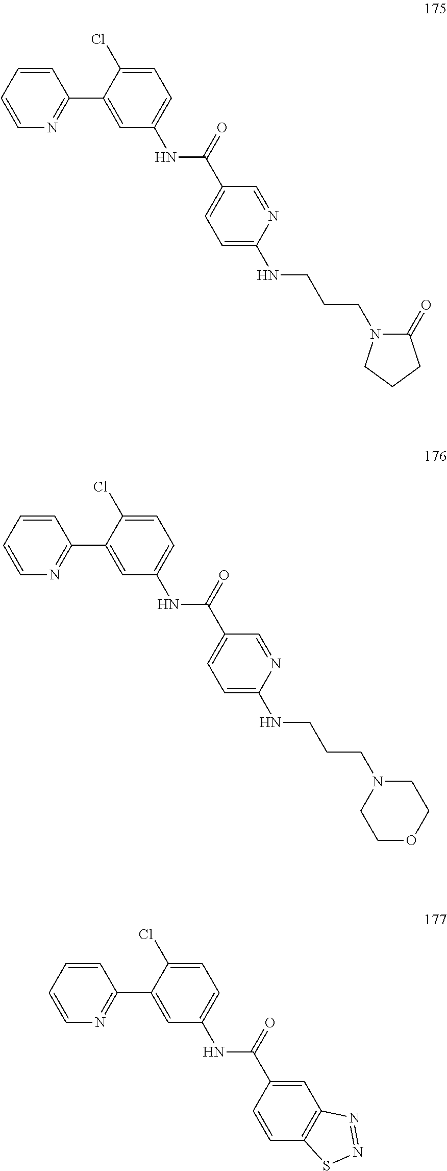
C1=CC=CN=C1C1=CC(NC(C2=CC=C(NCCCN3CCOCC3)N=C2)=O)=CC=C1Cl.C1=CC=CN=C1C1=CC(NC(C2=CC=C(NCCCN3C(=O)CCC3)N=C2)=O)=CC=C1Cl.C1=CC=CN=C1C1=CC(NC(C2=CC3=C(C=C2)SN=N3)=O)=CC=C1Cl
